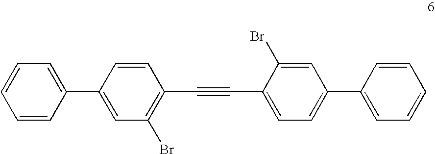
C1=CC(C2=CC(Br)=C(C#CC3=CC=C(C4=CC=CC=C4)C=C3Br)C=C2)=CC=C1
